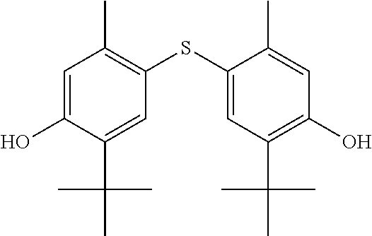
C1=C(O)C(C(C)(C)C)=CC(SC2=CC(C(C)(C)C)=C(O)C=C2C)=C1C
